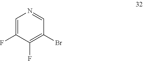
C1=C(F)C(F)=C(Br)C=N1
